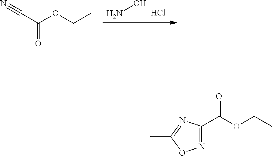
NO.Cl.C(C(OCC)=O)#N.N1=C(C(OCC)=O)N=C(C)O1
